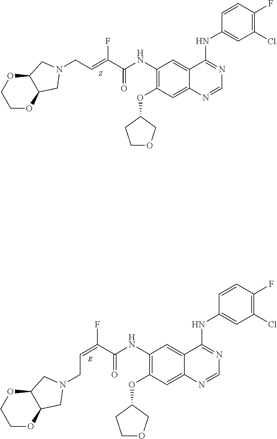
C1OC2C(OC1)CN(CC=C(C(NC1=C(OC3CCOC3)C=C3C(=C1)C(NC1=CC(Cl)=C(F)C=C1)=NC=N3)=O)F)C2.C1OC2C(OC1)CN(CC=C(C(NC1=C(OC3CCOC3)C=C3C(=C1)C(NC1=CC(Cl)=C(F)C=C1)=NC=N3)=O)F)C2
